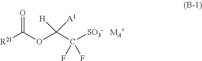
[R21]C(OC(C([SO3-])(F)F)([H])[A1])=O.[MA+]
